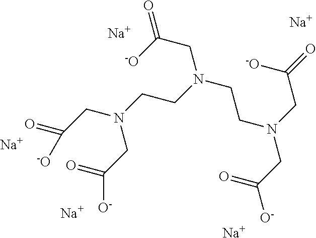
O=C(CN(CCN(CCN(CC([O-])=O)CC(=O)[-O])CC(=O)[-O])CC([O-])=O)[-O].[Na].[Na].[Na].[Na].[Na]
